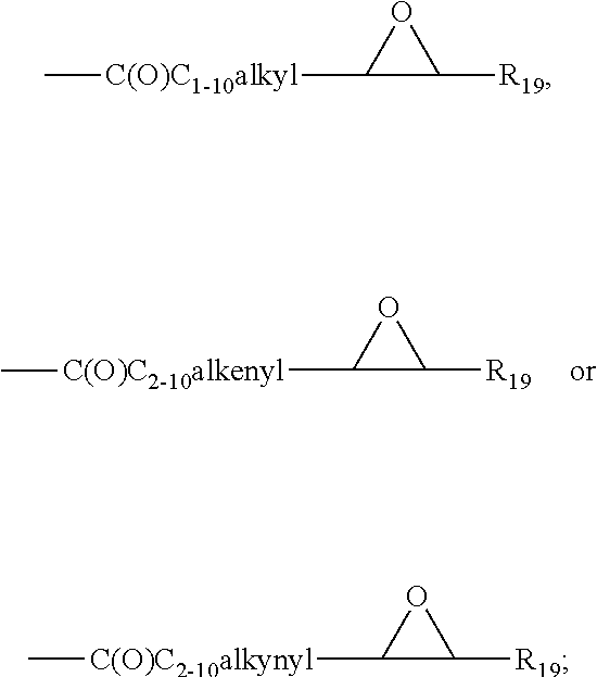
[C(O)C2-10alkenyl](C1C([R19])O1)C.[C(O)C1-10alkyl](C1C([R19])O1)C.[C(O)C2-10alkynyl](C1C([R19])O1)C
